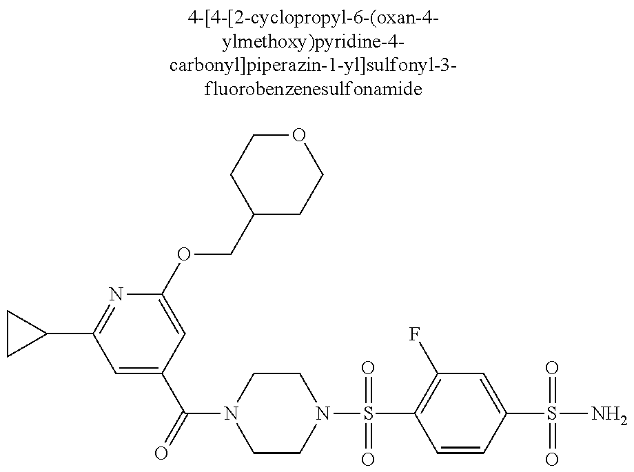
C1CC1C1=NC(OCC2CCOCC2)=CC(C(=O)N2CCN(S(=O)(=O)C3=C(F)C=C(S(=O)(=O)N)C=C3)CC2)=C1
